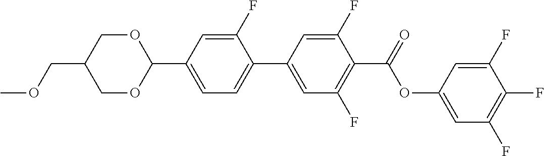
C(C1COC(C2=CC=C(C3=CC(F)=C(C(=O)OC4=CC(F)=C(F)C(F)=C4)C(F)=C3)C(F)=C2)OC1)OC
